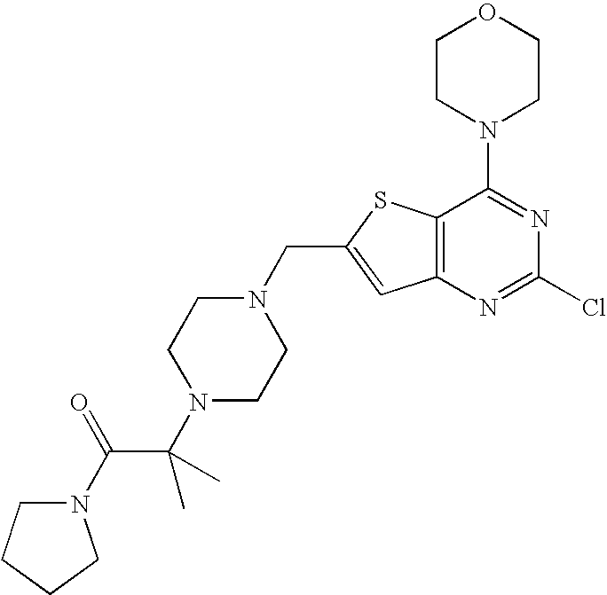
N1(CC2=CC3=C(S2)C(N2CCOCC2)=NC(Cl)=N3)CCN(C(C(N2CCCC2)=O)(C)C)CC1
